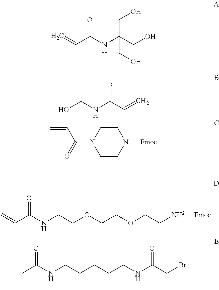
C=CC(NC(CO)(CO)CO)=O.OCNC(C=C)=O.C1CN([Fmoc])CCN1C(=O)C=C.C(C(NCCOCCOCC[NH2][Fmoc])=O)=C.C(C(NCCCCCNC(CBr)=O)=O)=C
